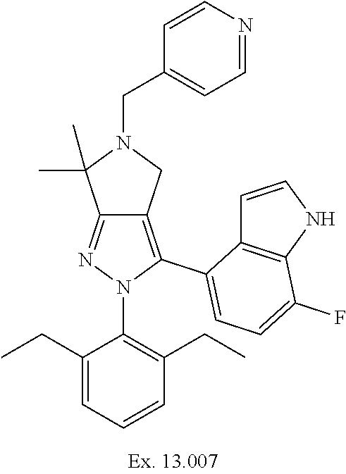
C12=NN(C3=C(CC)C=CC=C3CC)C(C3=CC=C(F)C4=C3C=CN4)=C1CN(CC1=CC=NC=C1)C2(C)C
